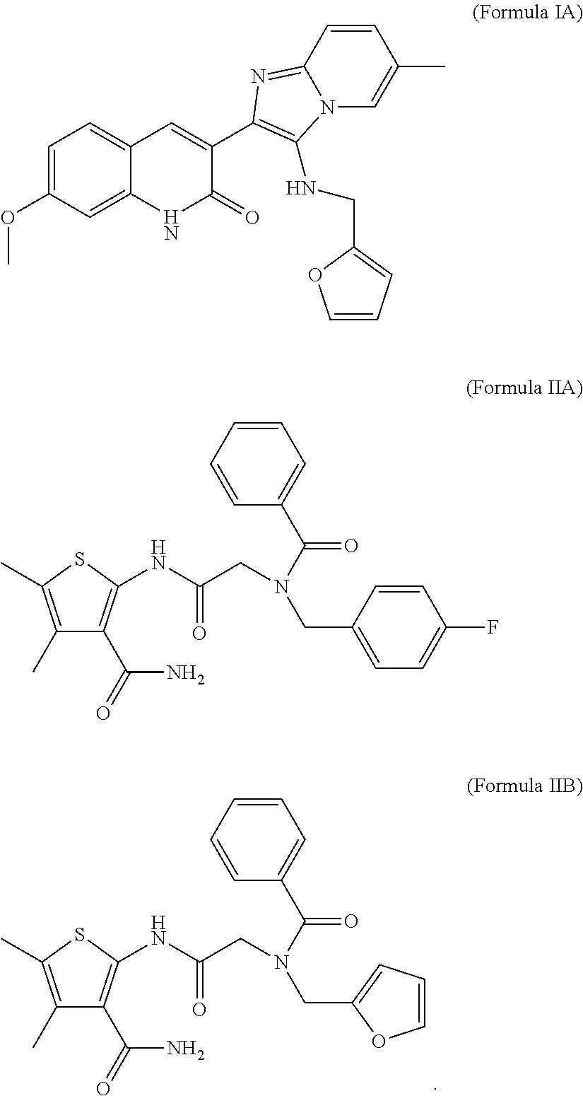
C1=CC=CC(C(N(CC2=CC=CO2)CC(NC2=C(C(=O)N)C(C)=C(C)S2)=O)=O)=C1.C1=CC2=NC(C3=CC4=CC=C(OC)C=C4NC3=O)=C(NCC3=CC=CO3)N2C=C1C.C1=CC=CC(C(N(CC2=CC=C(F)C=C2)CC(NC2=C(C(=O)N)C(C)=C(C)S2)=O)=O)=C1
